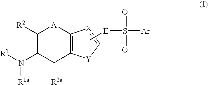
C1([R2])C(N([R1])[R1a])C([R2a])C2=C([A]1)[X]=C[Y]2.C[E]S([Ar])(=O)=O
